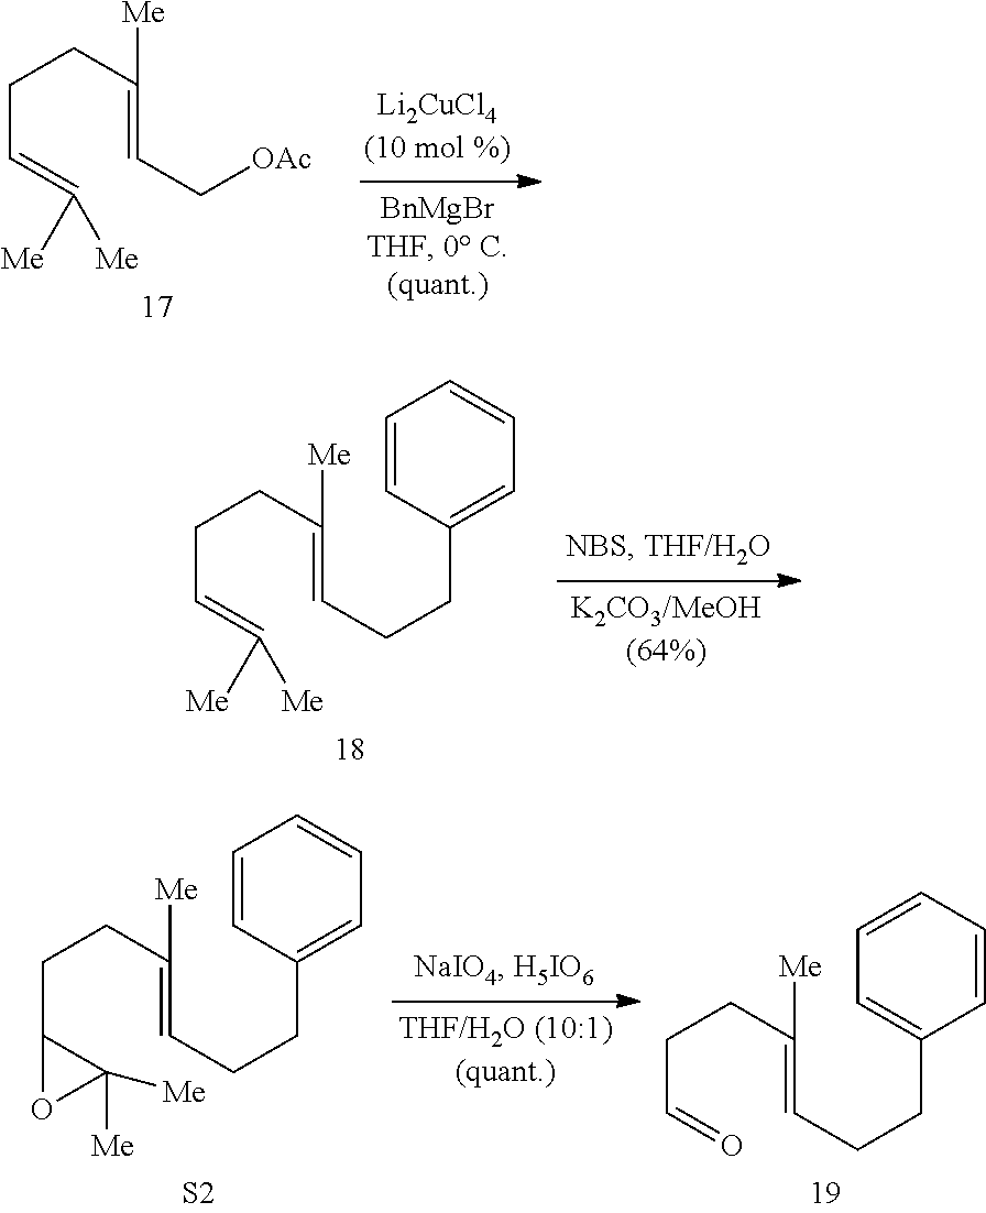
C(C=C([Me])[Me])CC(=CC[OAc])[Me].C(C=C([Me])[Me])CC(=CCCC1=CC=CC=C1)[Me].C(C1C([Me])([Me])O1)CC(=CCCC1=CC=CC=C1)[Me].[S2].C(C=O)CC(=CCCC1=CC=CC=C1)[Me]
